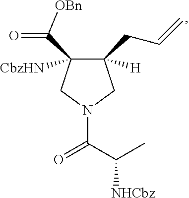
C1([H])(CC=C)C([CbzHN])(C(=O)[OBn])CN(C(C(C)[NHCbz])=O)C1
